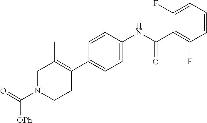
C1=CC(NC(C2=C(F)C=CC=C2F)=O)=CC=C1C1=C(C)CN(C(=O)[OPh])CC1
